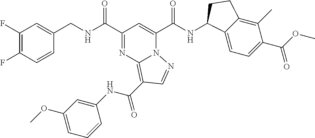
C1(F)=C(F)C=CC(CNC(C2=NC3=C(C(NC4=CC(OC)=CC=C4)=O)C=NN3C(C(NC3C4=CC=C(C(OC)=O)C(C)=C4CC3)=O)=C2)=O)=C1
